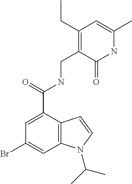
N1C(C)=CC(CC)=C(CNC(C2=CC(Br)=CC3=C2C=CN3C(C)C)=O)C1=O
